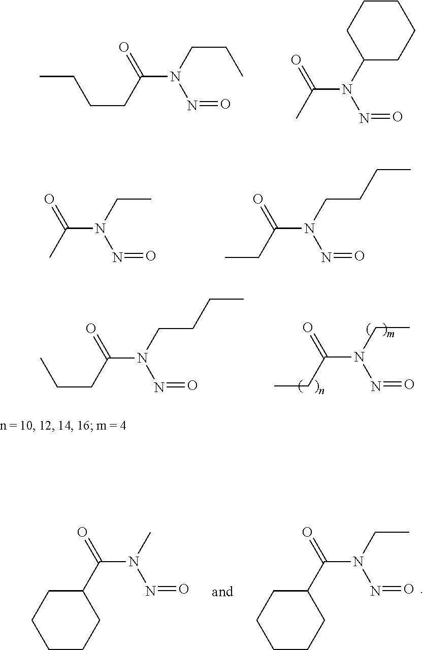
C(N(N=O)C(=O)CCCC)CC.C1(N(N=O)C(=O)C)CCCCC1.C(N(N=O)C(=O)CC)CCC.C(N(N=O)C(=O)C)C.C(N(N=O)C(=O)CC)C.C(N(N=O)C(=O)CCC)CCC.CN(N=O)C(=O)C1CCCCC1.C(N(N=O)C(=O)C1CCCCC1)C
